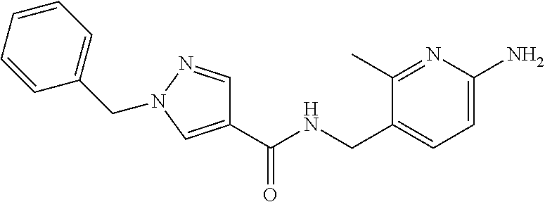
C1(CNC(=O)C2=CN(CC3=CC=CC=C3)N=C2)=CC=C(N)N=C1C
